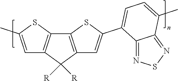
C12=C(C3=C(C1([R])[R])C=C(C1=CC=C(C)C4=NSN=C14)S3)SC(C)=C2
